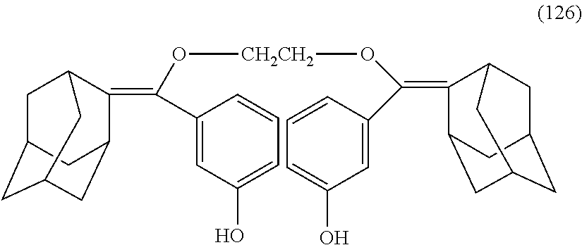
C1C2CC3CC(C(=C(O[CH2CH2]OC(C4=CC(O)=CC=C4)=C4C5CC6CC(CC4C6)C5)C4=CC(O)=CC=C4)C1C3)C2
